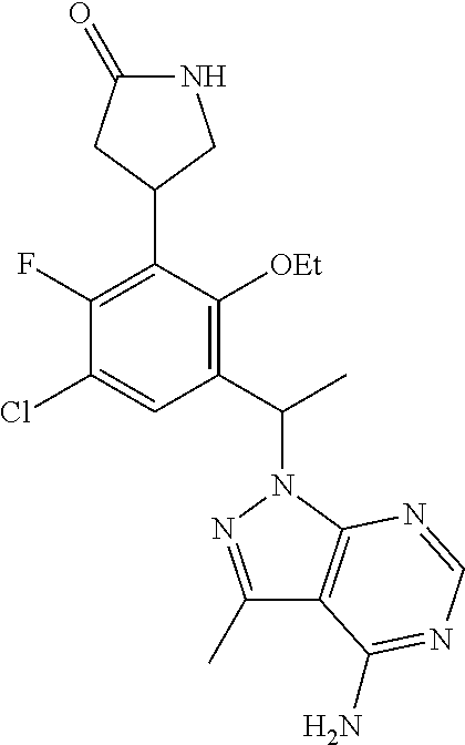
N1C(=O)CC(C2=C(F)C(Cl)=CC(C(C)N3N=C(C)C4=C3N=CN=C4N)=C2[OEt])C1
